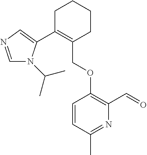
C1C(C2=CN=CN2C(C)C)=C(COC2=C(C=O)N=C(C)C=C2)CCC1
